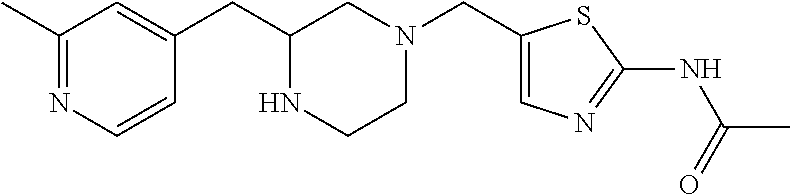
C1(CC2NCCN(CC3=CN=C(NC(C)=O)S3)C2)=CC(C)=NC=C1
